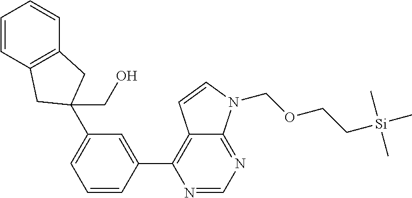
C1=CC2=C(C=C1)CC(C1=CC=CC(C3=C4C(=NC=N3)N(COCC[Si](C)(C)C)C=C4)=C1)(CO)C2
